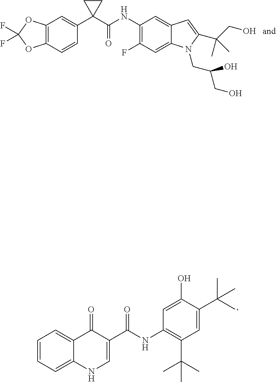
C12=C(C=CC(C3(C(NC4=C(F)C=C5C(=C4)C=C(C(CO)(C)C)N5CC(CO)O)=O)CC3)=C1)OC(F)(F)O2.C1=C(O)C(C(C)(C)C)=CC(C(C)(C)C)=C1NC(C1=CNC2=CC=CC=C2C1=O)=O
